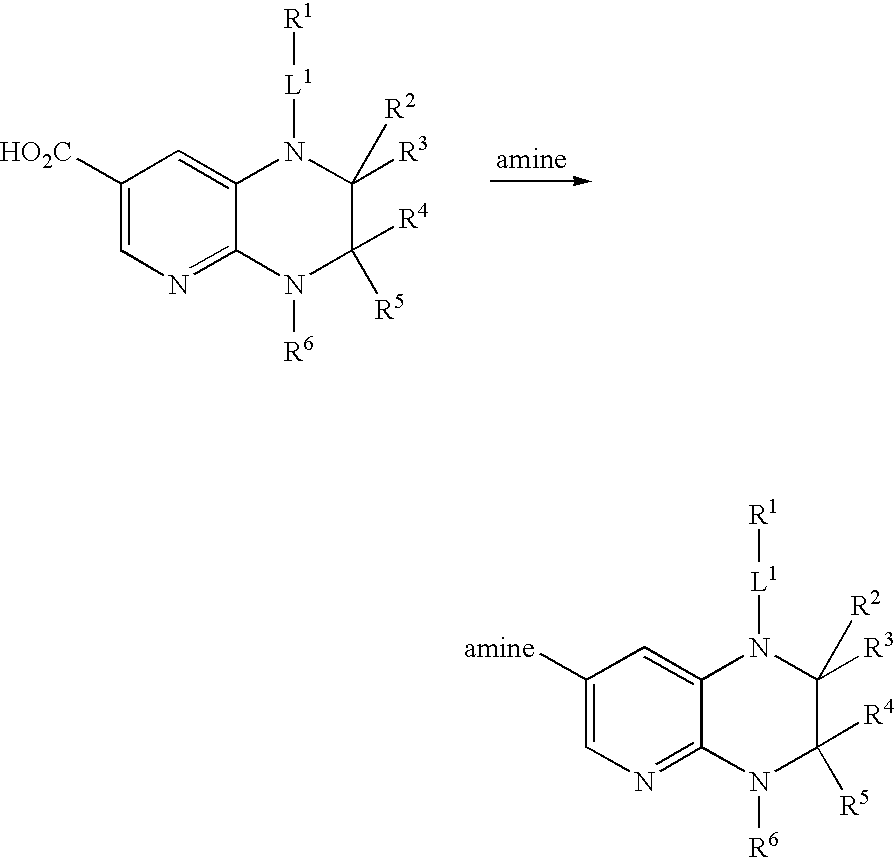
C1([HO2C])=CN=C2C(=C1)N([L1][R1])C([R3])([R2])C([R5])([R4])N2[R6].[amine].C1([amine])=CN=C2C(=C1)N([L1][R1])C([R3])([R2])C([R5])([R4])N2[R6]
